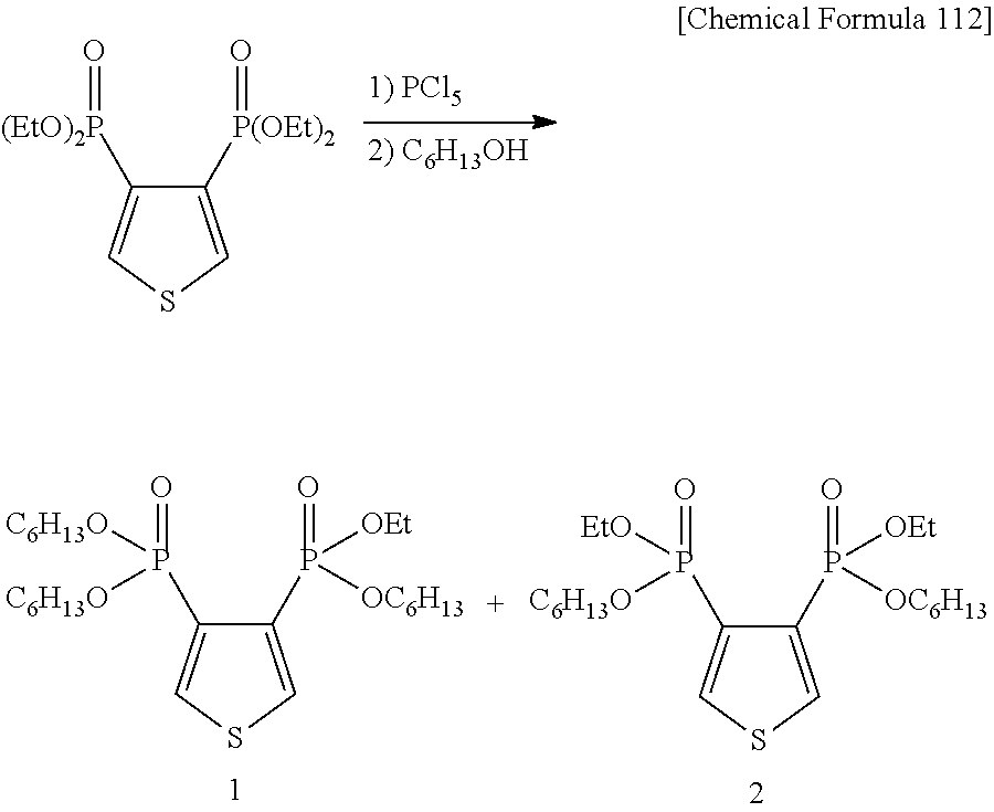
C1([P(OEt)2]=O)=CSC=C1[(EtO)2P]=O.C1(P(=O)([OEt])[OC6H13])=CSC=C1P(=O)([EtO])[C6H13O].C1(P(=O)([OEt])[OC6H13])=CSC=C1P(=O)([C6H13O])[C6H13O]
